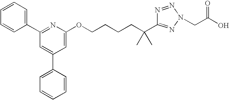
C1=CC=CC(C2=NC(OCCCCC(C)(C)C3=NN(CC(O)=O)N=N3)=CC(C3=CC=CC=C3)=C2)=C1
